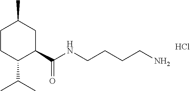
C1CC(C(C)C)C(C(NCCCCN)=O)CC1C.Cl
